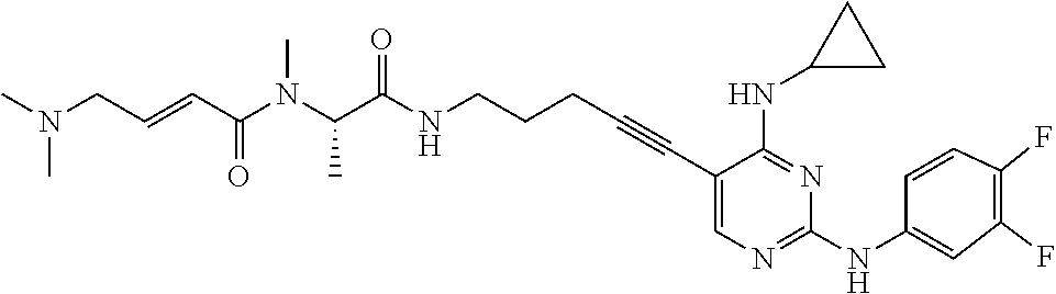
C(N(C(C(NCCCC#CC1=CN=C(NC2=CC(F)=C(F)C=C2)N=C1NC1CC1)=O)C)C)(C=CCN(C)C)=O
